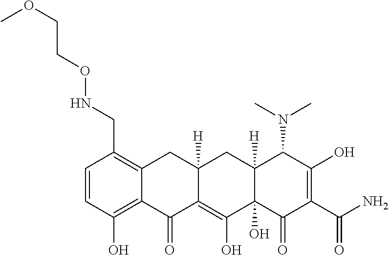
C1=CC(O)=C2C(=C1CNOCCOC)CC1([H])C(=C(O)C3(O)C([H])(C1)C(N(C)C)C(O)=C(C(=O)N)C3=O)C2=O
